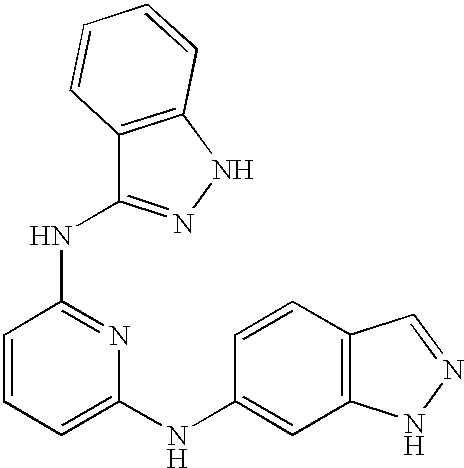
C1=CC(NC2=NNC3=C2C=CC=C3)=NC(NC2=CC3=C(C=C2)C=NN3)=C1
